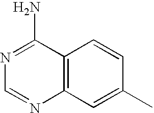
C12=C(C=C(C)C=C1)N=CN=C2N
